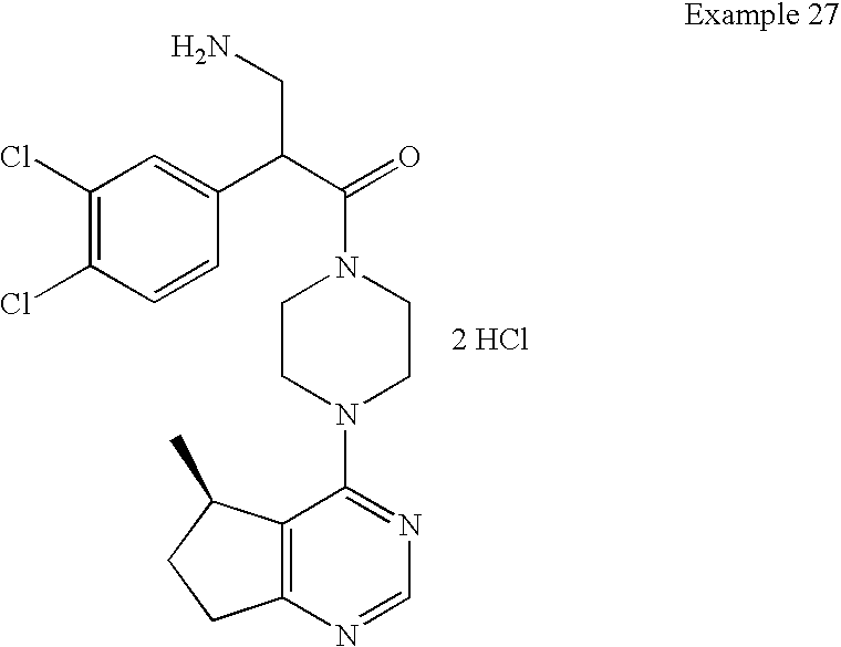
[2 HCl].C12=C(N=CN=C1N1CCN(C(=O)C(C3=CC(Cl)=C(Cl)C=C3)CN)CC1)CCC2C
